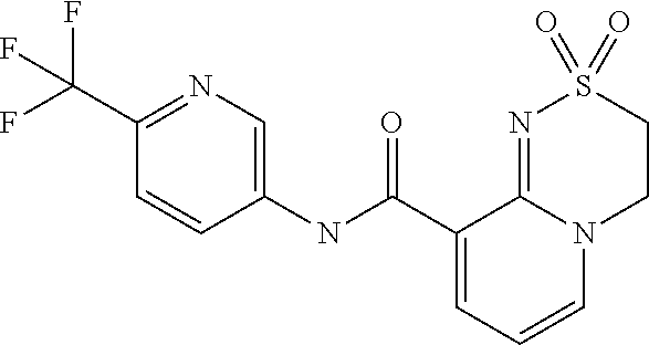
C1(C(F)(F)F)=NC=C(NC(C2=CC=CN3C2=NS(=O)(=O)CC3)=O)C=C1
